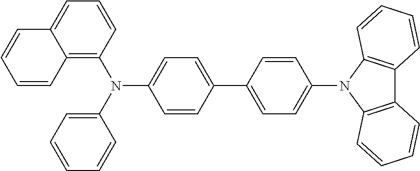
C1=CC(C2=CC=C(N(C3=CC=CC=C3)C3=C4C(=CC=C3)C=CC=C4)C=C2)=CC=C1N1C2=C(C3=C1C=CC=C3)C=CC=C2
